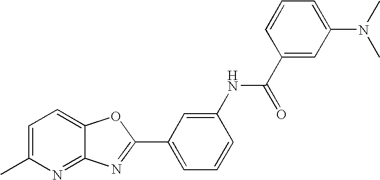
C1=C(C)N=C2C(=C1)OC(C1=CC=CC(NC(C3=CC(N(C)C)=CC=C3)=O)=C1)=N2
